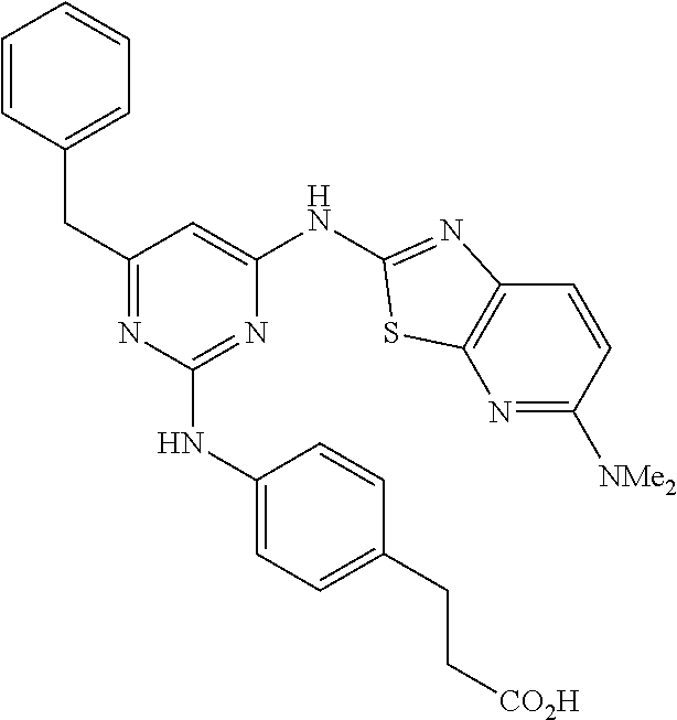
C1(CC2=CC=CC=C2)=NC(NC2=CC=C(CC[CO2H])C=C2)=NC(NC2=NC3=C(N=C([NMe2])C=C3)S2)=C1
